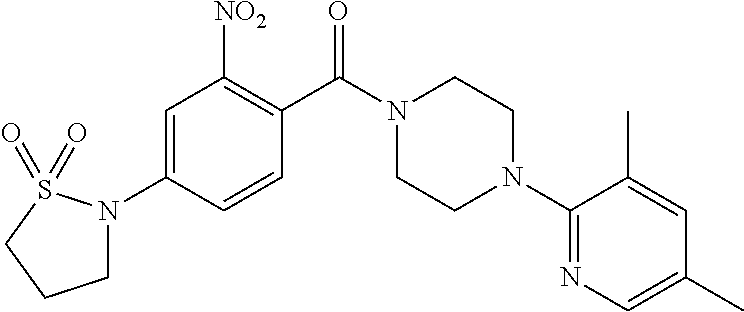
C1N(C2=CC([NO2])=C(C(N3CCN(C4=NC=C(C)C=C4C)CC3)=O)C=C2)S(=O)(=O)CC1
